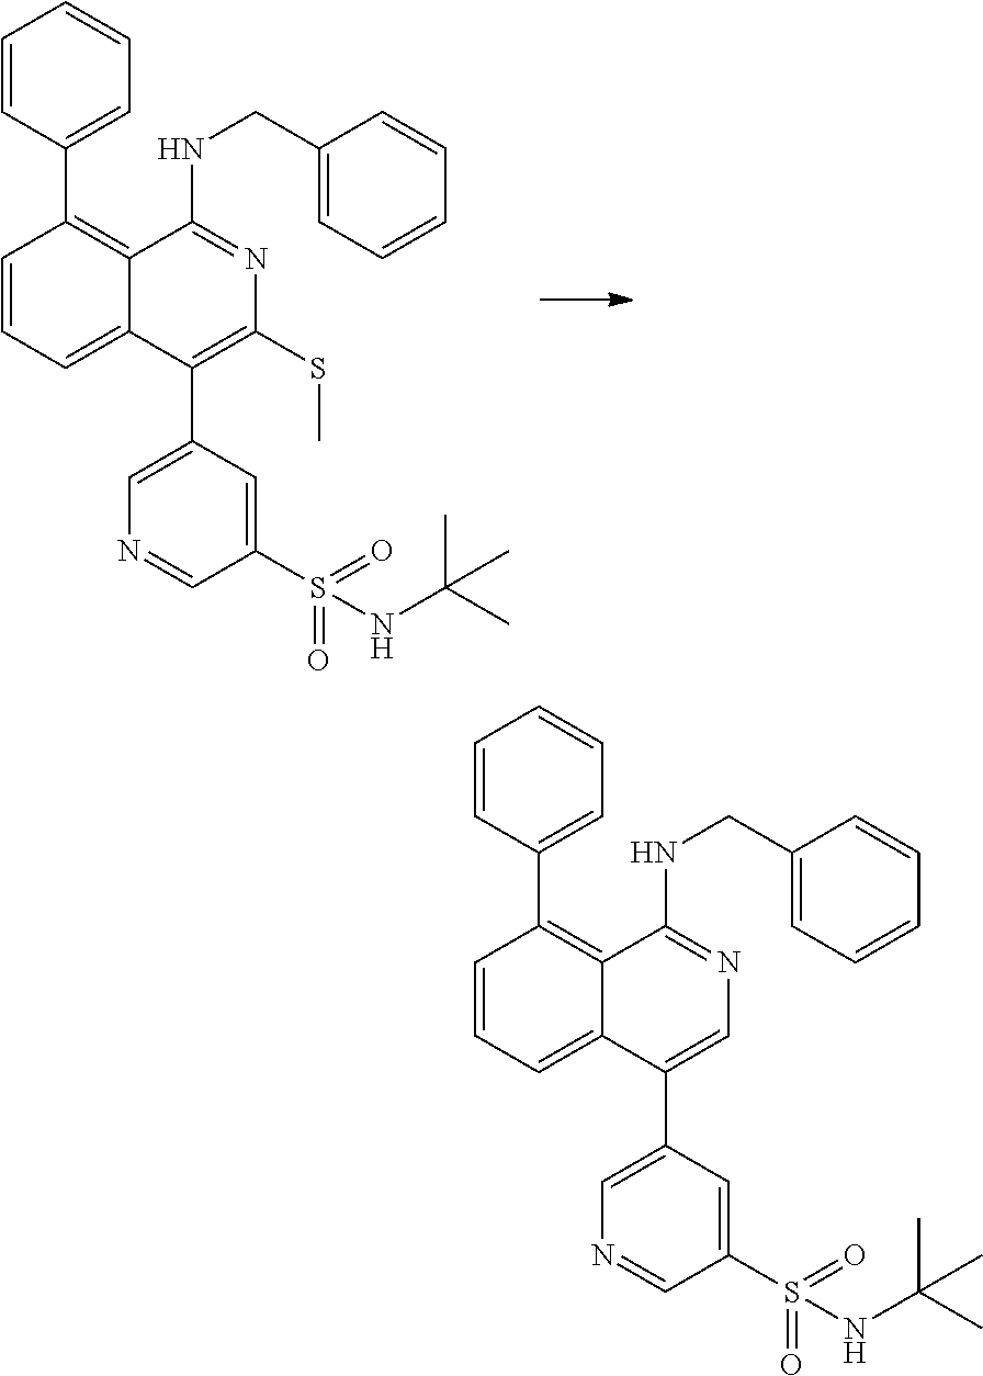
C1=CC=C2C(=C1C1=CC=CC=C1)C(NCC1=CC=CC=C1)=NC(SC)=C2C1=CN=CC(S(=O)(=O)NC(C)(C)C)=C1.C1=CC=C2C(=C1C1=CC=CC=C1)C(NCC1=CC=CC=C1)=NC=C2C1=CN=CC(S(=O)(=O)NC(C)(C)C)=C1
